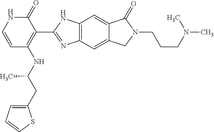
C12=C(C=C3C(=C1)C(=O)N(CCCN(C)C)C3)N=C(C1=C(NC(CC3=CC=CS3)C)C=CNC1=O)N2
